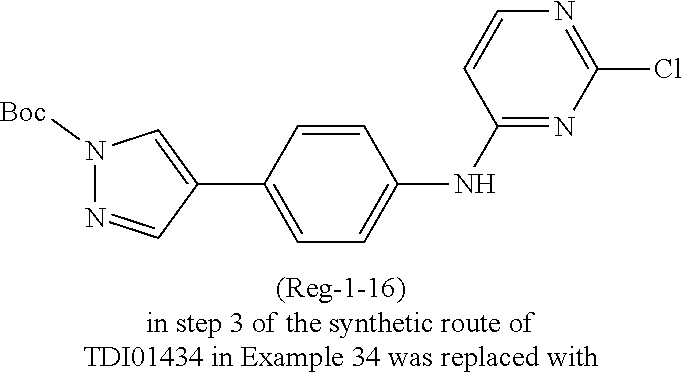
N1([Boc])N=CC(C2=CC=C(NC3=NC(Cl)=NC=C3)C=C2)=C1
